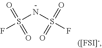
N(S(=O)(=O)F)S(F)(=O)=O
